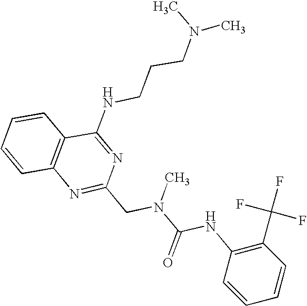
C1=CC2=C(C=C1)C(NCCCN(C)C)=NC(CN(C(NC1=C(C(F)(F)F)C=CC=C1)=O)C)=N2
